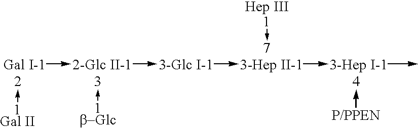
[Gal I-1]->[2-Glc II-1]->[3-Glc I-1]->[3-Hep II-1]->[3-Hep I-1]->C.[Hep III1]->[7].[1Gal II]->[2].[1b-Glc]->[3].[P/PPEN]->[4]
